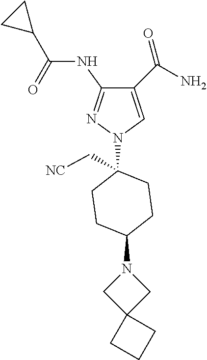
C1(C(=O)N)=CN(C2(C[NC])CCC(N3CC4(C3)CCC4)CC2)N=C1NC(C1CC1)=O
